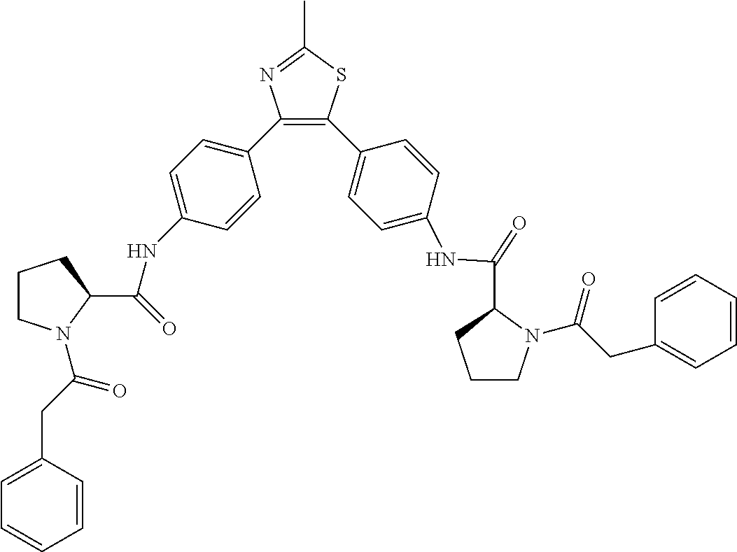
C1=C(NC(=O)C2N(C(CC3=CC=CC=C3)=O)CCC2)C=CC(C2=C(C3=CC=C(NC(C4CCCN4C(CC4=CC=CC=C4)=O)=O)C=C3)SC(C)=N2)=C1
